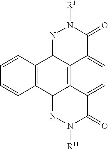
C12=C(C3=NN([R11])C(=O)C4=CC=C5C(=C34)C1=NN([R1])C5=O)C=CC=C2
